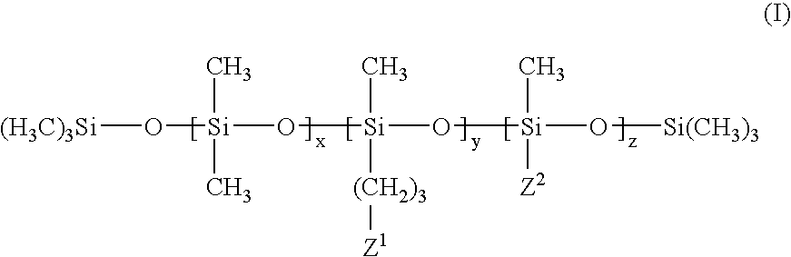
[(H3C)3Si]O[Si](O[Si](O[Si](O[Si(CH3)3])(C)[Z2])(C)[(CH2)3][Z1])(C)C
